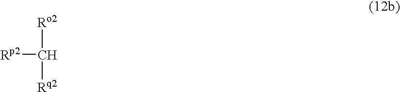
[Rp2]C([Ro2])[Rq2]
